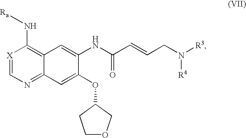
N(C1=C2C(=NC=[X]1)C=C(OC1COCC1)C(NC(=O)C=CCN([R4])[R3])=C2)[Ra]
